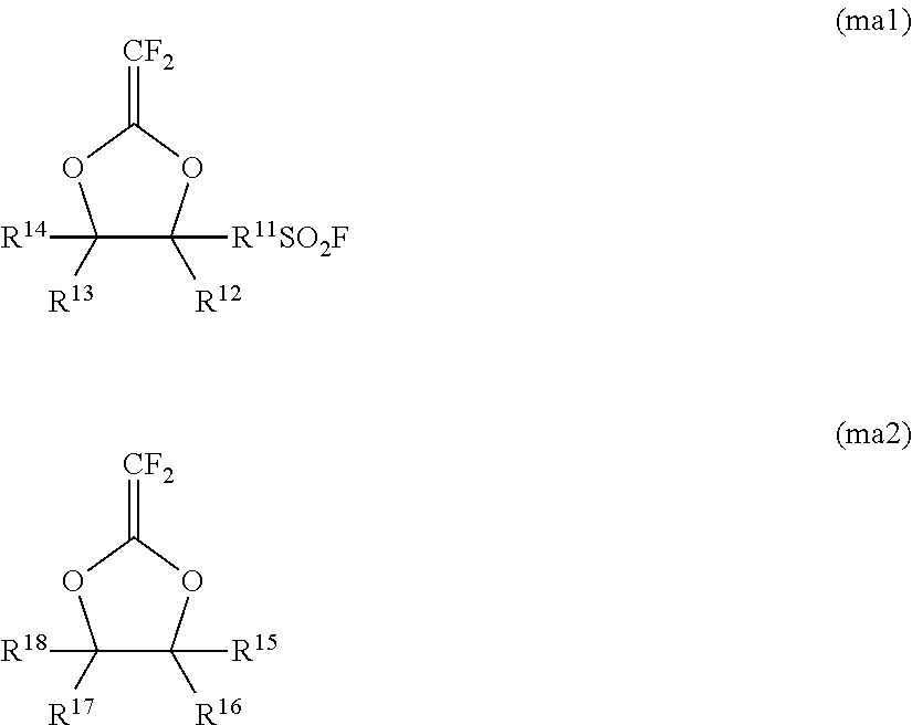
C1([R14])([R13])C([R11SO2F])([R12])OC(=[CF2])O1.C1([R18])([R17])C([R15])([R16])OC(=[CF2])O1
